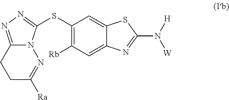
C1(SC2=NN=C3N2N=C([Ra])CC3)=C([Rb])C=C2C(=C1)SC(N([H])[W])=N2
